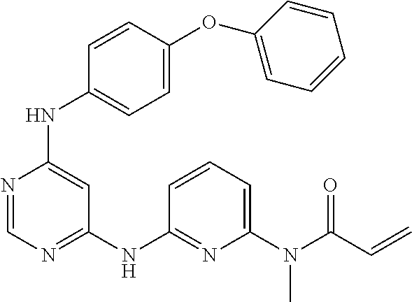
C1(NC2=CC(NC3=NC(N(C(C=C)=O)C)=CC=C3)=NC=N2)=CC=C(OC2=CC=CC=C2)C=C1
